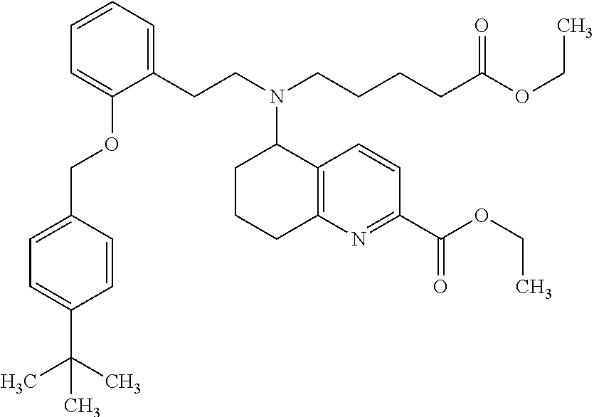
C1(CCN(CCCCC(OCC)=O)C2CCCC3=C2C=CC(C(OCC)=O)=N3)=CC=CC=C1OCC1=CC=C(C(C)(C)C)C=C1
